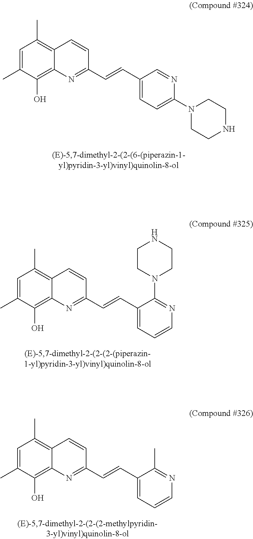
C1=C(C)C(O)=C2C(=C1C)C=CC(C=CC1=CC=C(N3CCNCC3)N=C1)=N2.C1=C(C)C(O)=C2C(=C1C)C=CC(C=CC1=CC=CN=C1N1CCNCC1)=N2.C1=C(C)C(O)=C2C(=C1C)C=CC(C=CC1=CC=CN=C1C)=N2
